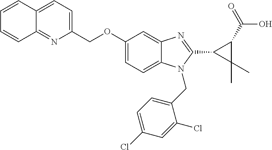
C1=CC2=CC=C(COC3=CC=C4C(=C3)N=C(C3C(C)(C)C3C(O)=O)N4CC3=CC=C(Cl)C=C3Cl)N=C2C=C1
